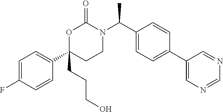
C1=C(F)C=CC(C2(CCCO)CCN(C(C3=CC=C(C4=CN=CN=C4)C=C3)C)C(=O)O2)=C1
